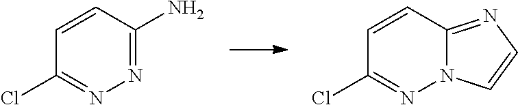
C1=CC2=NC=CN2N=C1Cl.C1=CC(N)=NN=C1Cl
